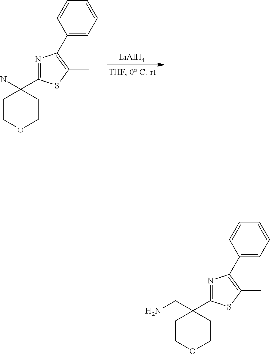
[LiAlH4].C1COCCC1(N)C1=NC(C2=CC=CC=C2)=C(C)S1.C1COCCC1(CN)C1=NC(C2=CC=CC=C2)=C(C)S1
